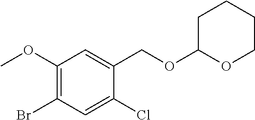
C1(OC)=C(Br)C=C(Cl)C(COC2CCCCO2)=C1
